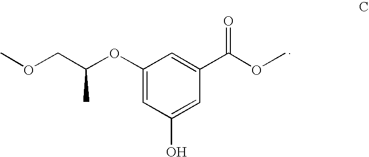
COCC(OC1=CC(O)=CC(C(OC)=O)=C1)C
